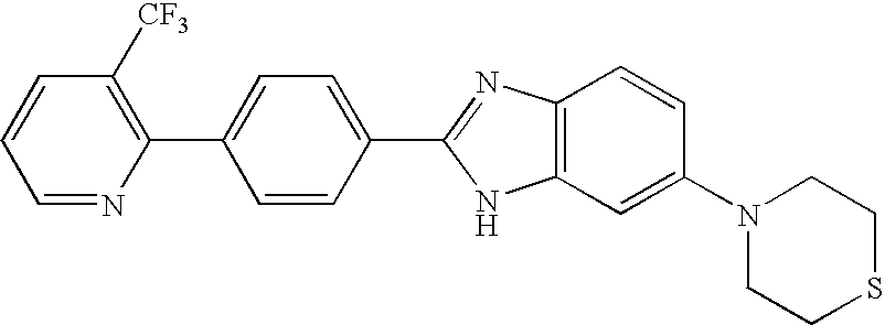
C1=NC(C2=CC=C(C3=NC4=C(N3)C=C(N3CCSCC3)C=C4)C=C2)=C([CF3])C=C1
